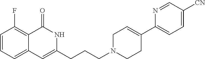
C1=CC=C2C(=C1F)C(=O)NC(CCCN1CC=C(C3=CC=C([CN])C=N3)CC1)=C2
